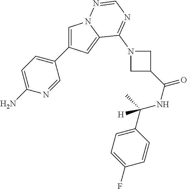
C1=C(C2=CC=C(N)N=C2)C=C2N1N=CN=C2N1CC(C(NC(C2=CC=C(F)C=C2)(C)[H])=O)C1
